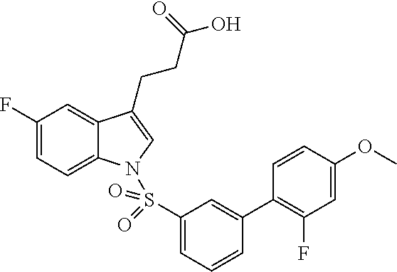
C1(F)=CC=C2C(=C1)C(CCC(O)=O)=CN2S(C1=CC=CC(C2=C(F)C=C(OC)C=C2)=C1)(=O)=O
